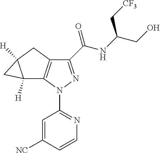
C1=C([NC])C=CN=C1N1N=C(C(NC(CO)C[CF3])=O)C2=C1C1([H])C([H])(C2)C1
